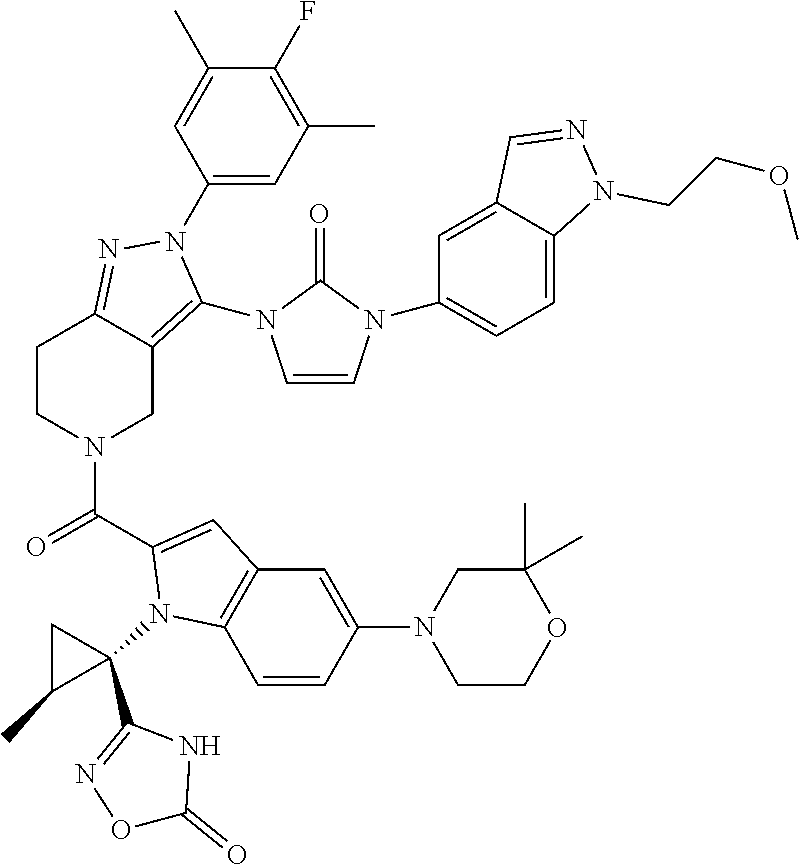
C1(F)=C(C)C=C(N2C(N3C=CN(C4=CC=C5C(=C4)C=NN5CCOC)C3=O)=C3CN(C(=O)C4=CC5=C(C=CC(N6CCOC(C)(C)C6)=C5)N4C4(C5=NOC(=O)N5)CC4C)CCC3=N2)C=C1C
